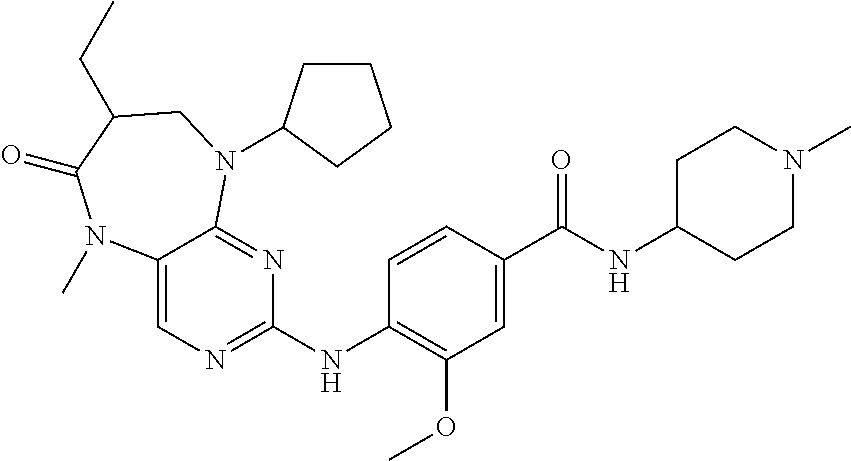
C12=CN=C(NC3=C(OC)C=C(C(NC4CCN(C)CC4)=O)C=C3)N=C1N(C1CCCC1)CC(CC)C(=O)N2C
